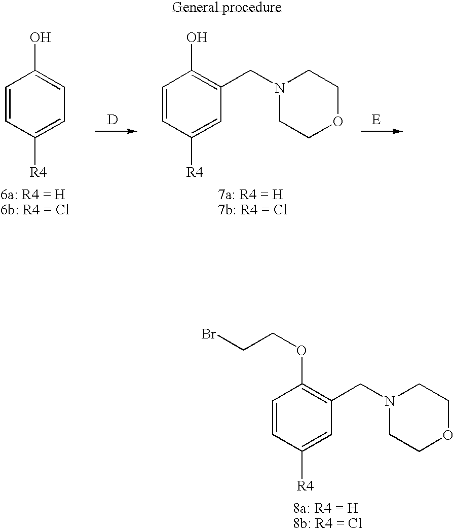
C1=CC([R4])=CC(CN2CCOCC2)=C1OCCBr.C1=CC([R4])=CC(CN2CCOCC2)=C1O.[E].C1=CC([R4])=CC=C1O.[D]
